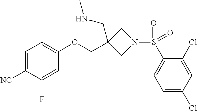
C1=C([NC])C(F)=CC(OCC2(CNC)CN(S(C3=CC=C(Cl)C=C3Cl)(=O)=O)C2)=C1
